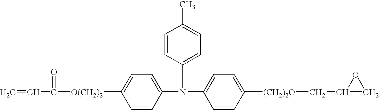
C1=CC([O(CH2)2]C(=O)C=C)=CC=C1N(C1=CC=C([(CH2)2O]CC2CO2)C=C1)C1=CC=C(C)C=C1
